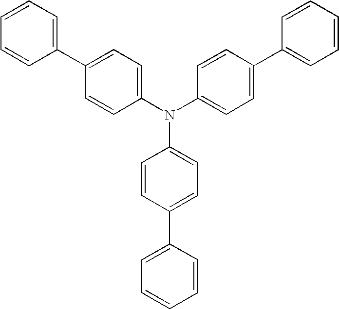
C1=CC(C2=CC=CC=C2)=CC=C1N(C1=CC=C(C2=CC=CC=C2)C=C1)C1=CC=C(C2=CC=CC=C2)C=C1
